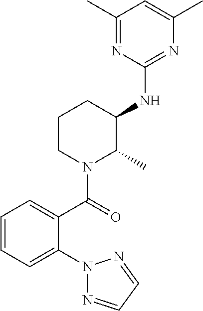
C1CN(C(C2=CC=CC=C2N2N=CC=N2)=O)C(C)C(NC2=NC(C)=CC(C)=N2)C1
